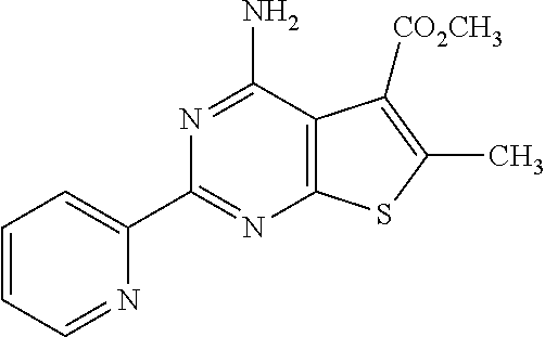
N1=C(C2=CC=CC=N2)N=C(N)C2=C1SC(C)=C2[CO2CH3]
